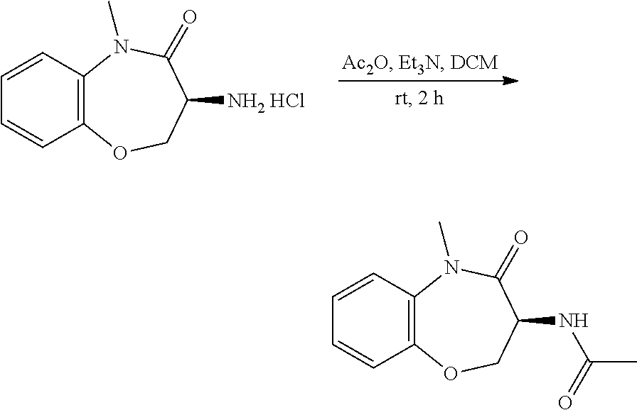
C12=C(N(C)C(=O)C(NC(=O)C)CO1)C=CC=C2.C12=C(N(C)C(=O)C([NH2 HCl])CO1)C=CC=C2
